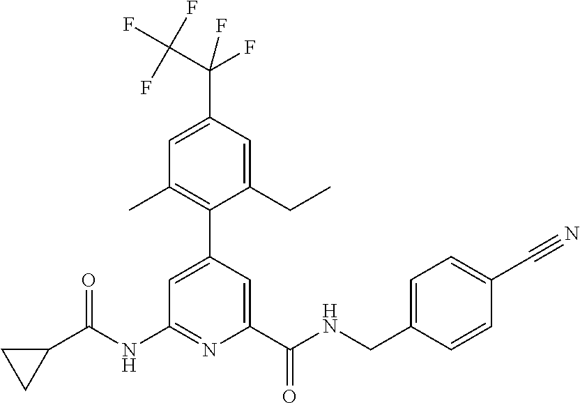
C1=C(C2=C(C)C=C(C(C(F)(F)F)(F)F)C=C2CC)C=C(C(NCC2=CC=C(C#N)C=C2)=O)N=C1NC(C1CC1)=O
